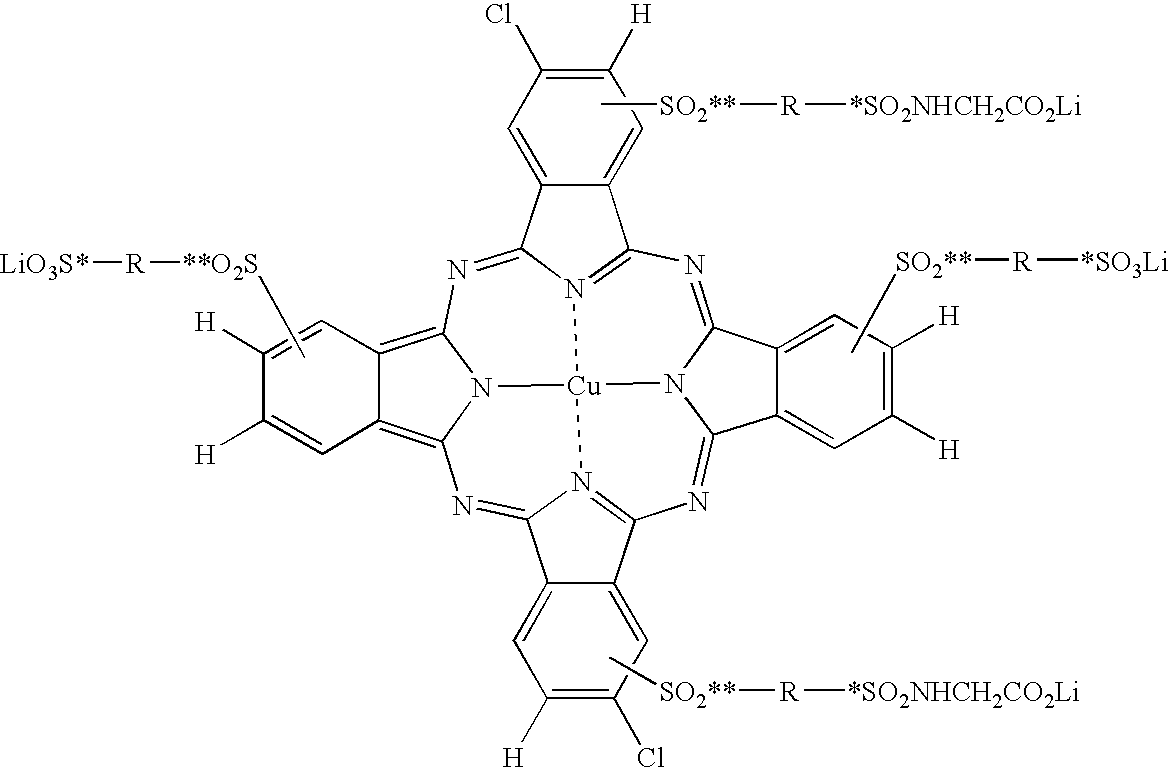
N1=C2N3C(=NC4=N5C(=NC6=C7C(=C8N6[Cu]35N3=C1C1=CC([H])=C(Cl)C=C1C3=N8)C=C([H])C([H])=C7)C1=CC([H])=C(Cl)C=C41)C1=CC([H])=C([H])C=C21.C[**O2S][R][LiO3S*].C[SO2**][R][*SO2NHCH2CO2Li].C[SO2**][R][*SO2NHCH2CO2Li].C[SO2**][R][*SO3Li]
